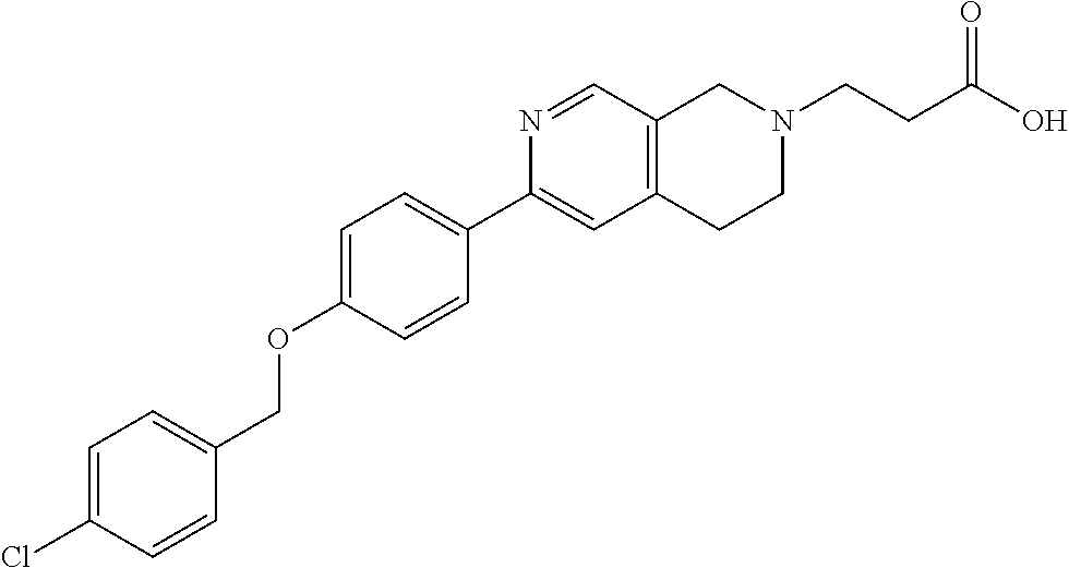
C1=C(Cl)C=CC(COC2=CC=C(C3=CC4=C(C=N3)CN(CCC(=O)O)CC4)C=C2)=C1
